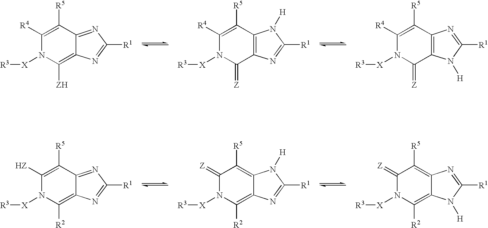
C1([R4])=C([R5])C2=NC([R1])=NC2=C([ZH])N1[X][R3].C1([R4])=C([R5])C2=C(C(=[Z])N1[X][R3])N=C([R1])N2[H].C1([R4])=C([R5])C2=C(C(=[Z])N1[X][R3])N([H])C([R1])=N2.C1([HZ])=C([R5])C2=NC([R1])=NC2=C([R2])N1[X][R3].C1(=[Z])N([X][R3])C([R2])=C2C(=C1[R5])N([H])C([R1])=N2.C1(=[Z])N([X][R3])C([R2])=C2C(=C1[R5])N=C([R1])N2[H]
